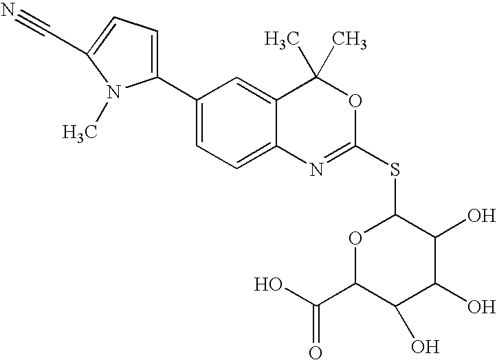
C1(C2=CC=C3C(=C2)C(C)(C)OC(SC2OC(C(O)=O)C(O)C(O)C2O)=N3)=CC=C(C#N)N1C
